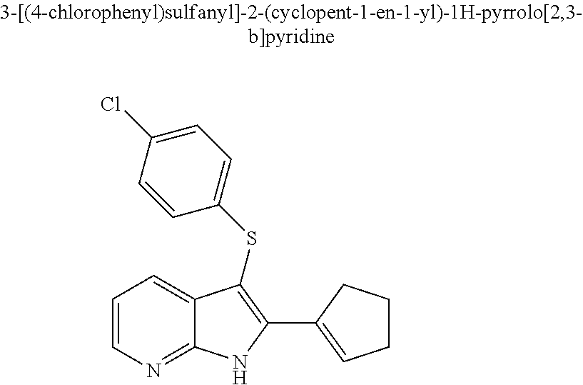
C1=CN=C2C(=C1)C(SC1=CC=C(Cl)C=C1)=C(C1=CCCC1)N2
